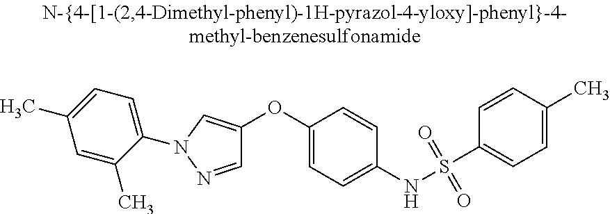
C1=NN(C2=CC=C(C)C=C2C)C=C1OC1=CC=C(NS(C2=CC=C(C)C=C2)(=O)=O)C=C1
